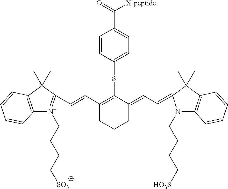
C1(C=CC2=[N+](CCCC[SO3])C3=C(C2(C)C)C=CC=C3)=C(SC2=CC=C(C(=O)[X-peptide])C=C2)C(=CC=C2N(CCCC[HO3S])C3=C(C2(C)C)C=CC=C3)CCC1
